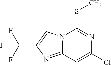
C12=NC(C(F)(F)F)=CN1C(SC)=NC(Cl)=C2
